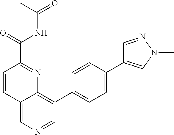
C12=CN=CC(C3=CC=C(C4=CN(C)N=C4)C=C3)=C1N=C(C(=O)NC(=O)C)C=C2
